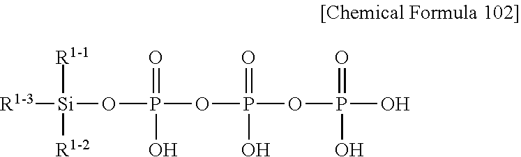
[R1-3][Si](OP(OP(OP(O)(=O)O)(=O)O)(=O)O)([R1-1])[R1-2]
